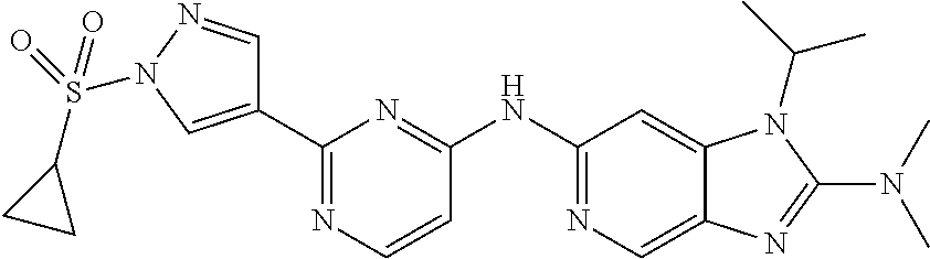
C1(NC2=NC(C3=CN(S(=O)(C4CC4)=O)N=C3)=NC=C2)=NC=C2C(=C1)N(C(C)C)C(N(C)C)=N2
